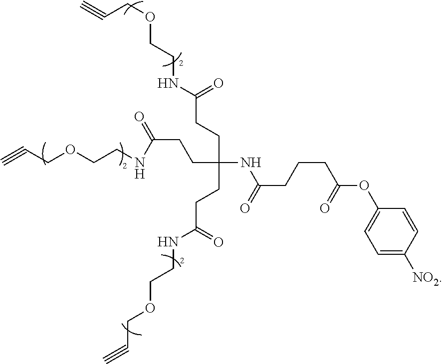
C(C(CCC(NCCOCC#C)=O)(NC(CCCC(OC1=CC=C([NO2])C=C1)=O)=O)CCC(=O)NCCOCC#C)CC(NCCOCC#C)=O
